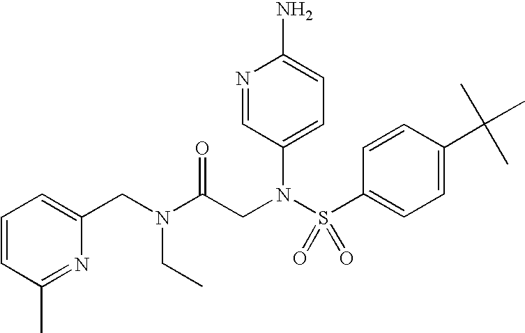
C1=CC(C)=NC(CN(CC)C(CN(S(C2=CC=C(C(C)(C)C)C=C2)(=O)=O)C2=CC=C(N)N=C2)=O)=C1
